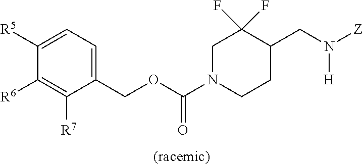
C1(COC(N2CCC(CN([Z])[H])C(F)(F)C2)=O)=CC=C([R5])C([R6])=C1[R7]
